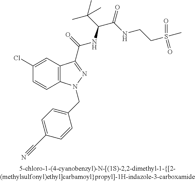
C1(Cl)=CC2=C(C=C1)N(CC1=CC=C(C#N)C=C1)N=C2C(=O)NC(C(C)(C)C)C(=O)NCCS(=O)(C)=O
